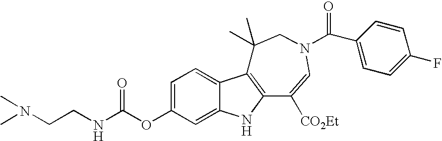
C1=C(OC(NCCN(C)C)=O)C=C2C(=C1)C1=C(N2)C([CO2Et])=CN(C(=O)C2=CC=C(F)C=C2)CC1(C)C
